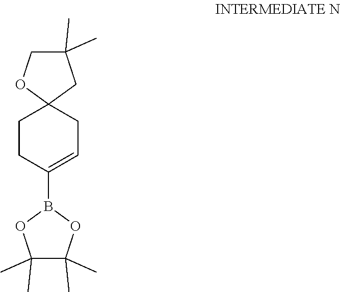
C1C=C(B2OC(C)(C)C(C)(C)O2)CCC12OCC(C)(C)C2
